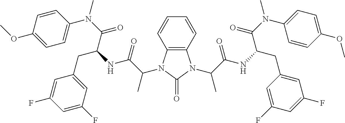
C12=C(N(C(C(=O)NC(CC3=CC(F)=CC(F)=C3)C(N(C)C3=CC=C(OC)C=C3)=O)C)C(=O)N1C(C(NC(CC1=CC(F)=CC(F)=C1)C(N(C1=CC=C(OC)C=C1)C)=O)=O)C)C=CC=C2
